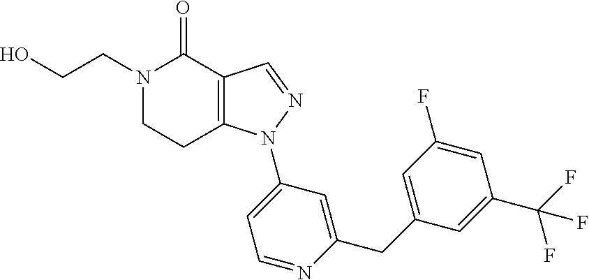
C12=C(C=NN1C1=CC=NC(CC3=CC(F)=CC(C(F)(F)F)=C3)=C1)C(=O)N(CCO)CC2
